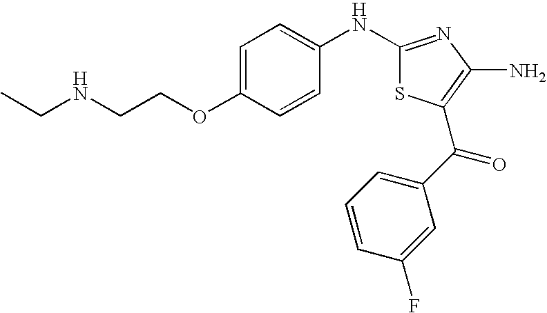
C1(NC2=CC=C(OCCNCC)C=C2)=NC(N)=C(C(C2=CC=CC(F)=C2)=O)S1
